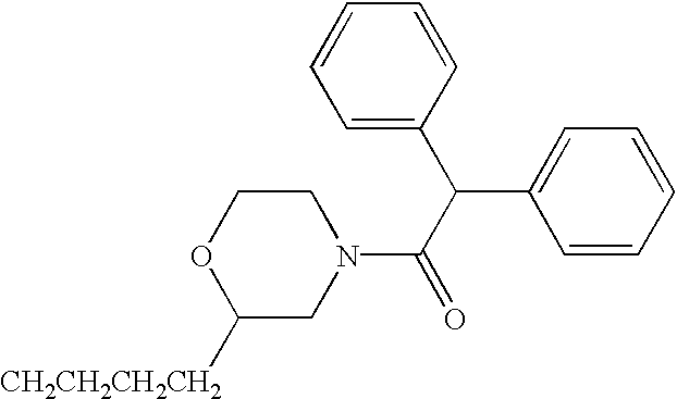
C1([CH2CH2CH2CH2])CN(C(C(C2=CC=CC=C2)C2=CC=CC=C2)=O)CCO1
